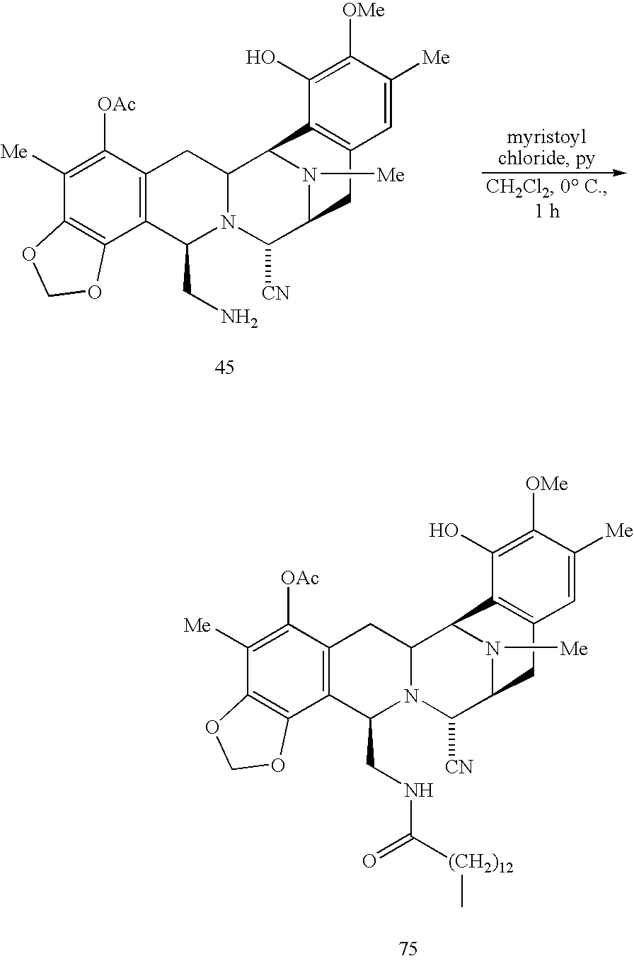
C1([Me])=C([OAc])C2=C(C3=C1OCO3)C(CNC(=O)[(CH2)12]C)N1C(C2)C2N([Me])C(C1[CN])CC1=C2C(O)=C([OMe])C([Me])=C1.C1([Me])=C([OAc])C2=C(C3=C1OCO3)C(CN)N1C(C2)C2N([Me])C(C1[CN])CC1=C2C(O)=C([OMe])C([Me])=C1
